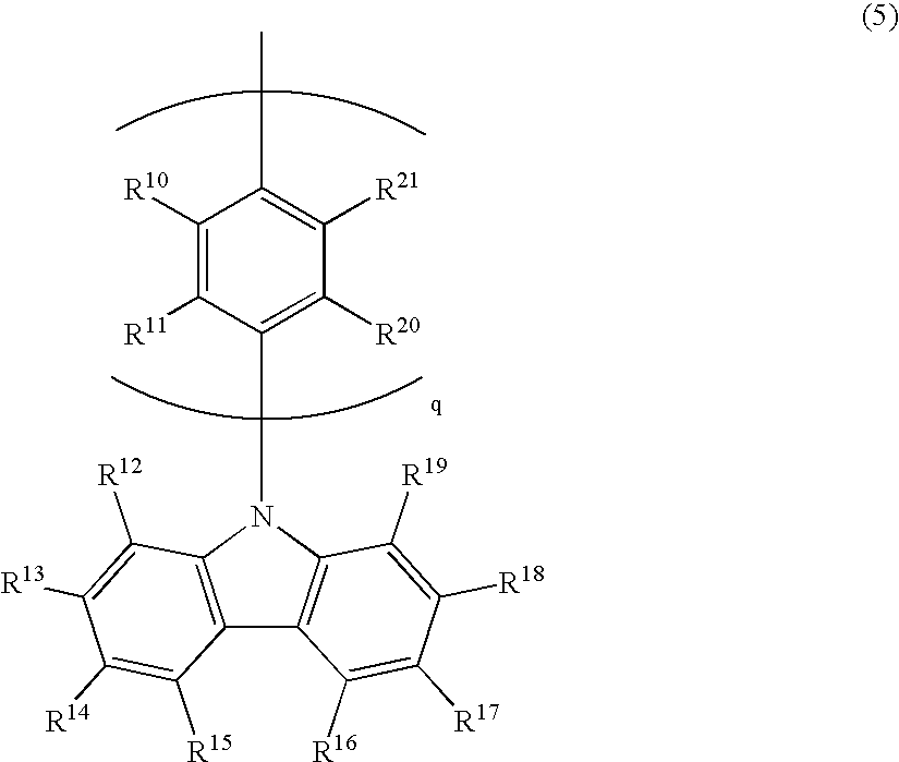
CC1=C([R21])C([R20])=C(N2C3=C(C4=C2C([R19])=C([R18])C([R17])=C4[R16])C([R15])=C([R14])C([R13])=C3[R12])C([R11])=C1[R10]
